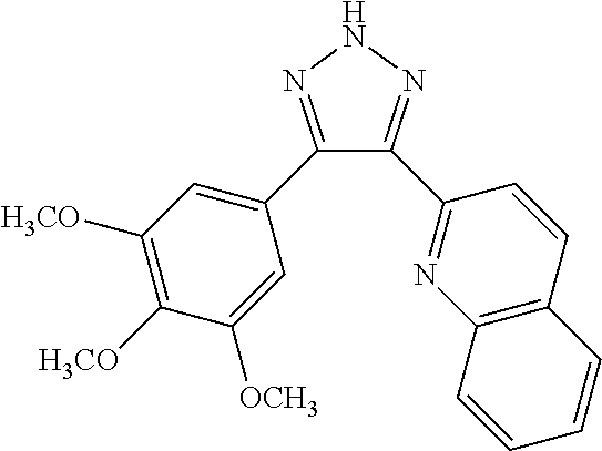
C1(C2=CC([H3CO])=C([H3CO])C([OCH3])=C2)=NNN=C1C1=NC2=C(C=C1)C=CC=C2
